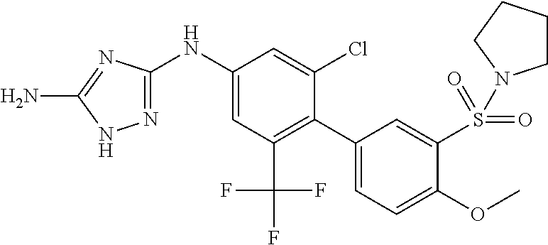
C1(NC2=CC(C(F)(F)F)=C(C3=CC=C(OC)C(S(=O)(=O)N4CCCC4)=C3)C(Cl)=C2)=NNC(N)=N1
